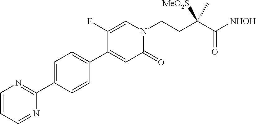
C1=C(C2=NC=CC=N2)C=CC(C2=CC(=O)N(CCC(C([NHOH])=O)(C)[MeO2S])C=C2F)=C1
